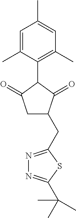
C1=C(C)C(C2C(=O)CC(CC3=NN=C(C(C)(C)C)S3)C2=O)=C(C)C=C1C
